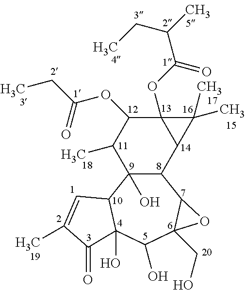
C12C(O)(C3C(O)(C(O)C4(CO)C1O4)C(=O)C(C)=C3)C(C)C(OC(CC)=O)C1(OC(C(CC)C)=O)C2C1(C)C
